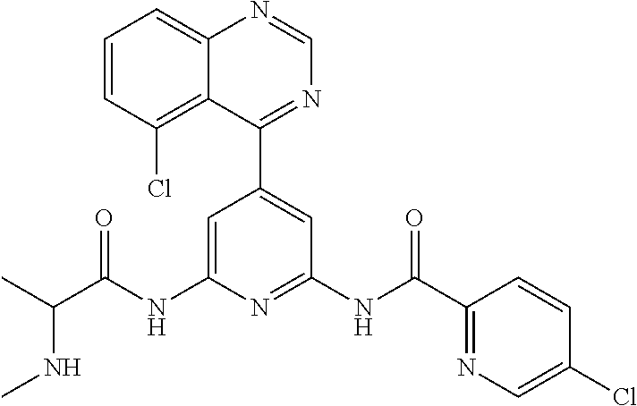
C1=C(NC(C(C)NC)=O)N=C(NC(C2=NC=C(Cl)C=C2)=O)C=C1C1=NC=NC2=CC=CC(Cl)=C12
